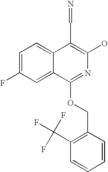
C1=C(F)C=C2C(=C1)C(C=N)=C(O)N=C2OCC1=C(C(F)(F)F)C=CC=C1
